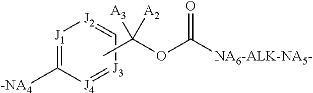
[J1]1=C([-NA4])[J4]=[J3]C=[J2]1.CC(OC([NA6-ALK-NA5-])=O)([A3])[A2]
